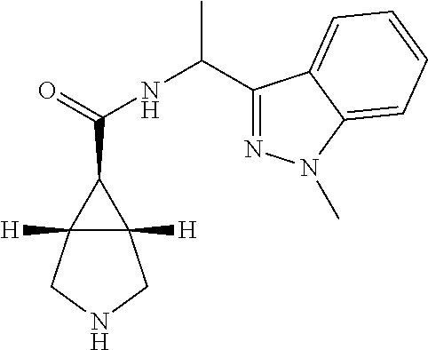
C12([H])C([H])(CNC1)C2C(=O)NC(C1=NN(C)C2=CC=CC=C12)C
